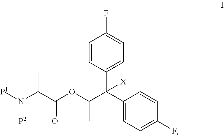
N([P2])(C(C(=O)OC(C(C1=CC=C(F)C=C1)(C1=CC=C(F)C=C1)[X])C)C)[P1]
